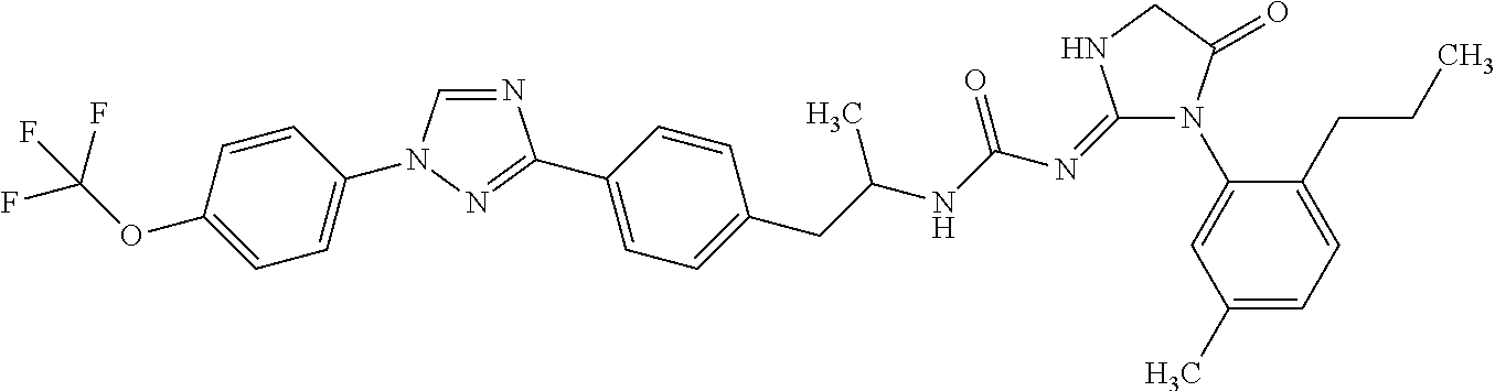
C1=CC(OC(F)(F)F)=CC=C1N1C=NC(C2=CC=C(CC(NC(N=C3N(C4=CC(C)=CC=C4CCC)C(=O)CN3)=O)C)C=C2)=N1
